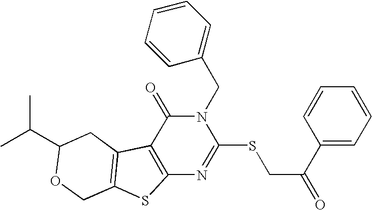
C1(C(=O)CSC2=NC3=C(C(=O)N2CC2=CC=CC=C2)C2=C(S3)COC(C(C)C)C2)=CC=CC=C1
